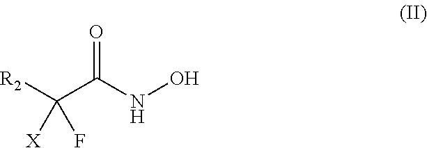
O=C(NO)C([R2])([X])F
